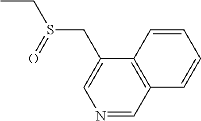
N1=CC2=C(C(CS(CC)=O)=C1)C=CC=C2
